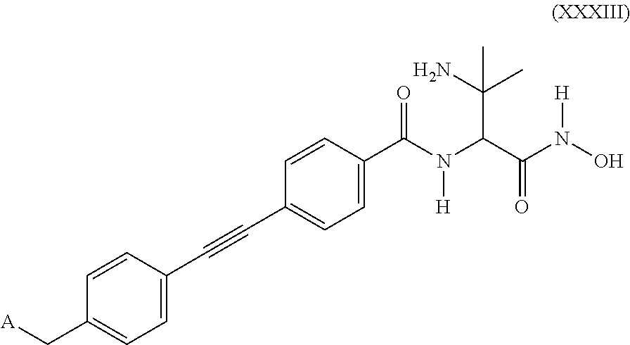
C1(C(N(C(C(N(O)[H])=O)C(C)(N)C)[H])=O)=CC=C(C#CC2=CC=C(C[A])C=C2)C=C1
